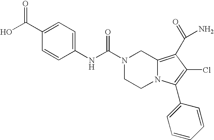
N(C(=O)N1CCN2C(=C(C(N)=O)C(Cl)=C2C2=CC=CC=C2)C1)C1=CC=C(C(O)=O)C=C1
